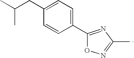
C1=C(CC(C)C)C=CC(C2=NC(C)=NO2)=C1
